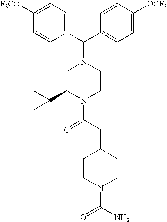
C(C1=CC=C([OCF3])C=C1)(N1CC(C(C)(C)C)N(C(CC2CCN(C(N)=O)CC2)=O)CC1)C1=CC=C([F3CO])C=C1
